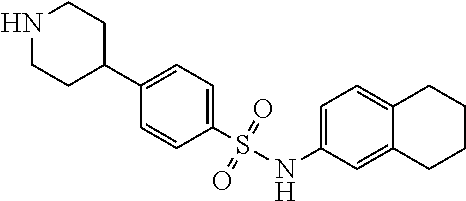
N1CCC(C2=CC=C(S(NC3=CC=C4C(=C3)CCCC4)(=O)=O)C=C2)CC1
